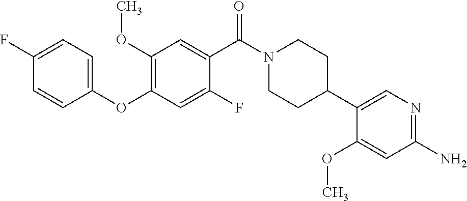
C1(F)=CC=C(OC2=C(OC)C=C(C(N3CCC(C4=CN=C(N)C=C4OC)CC3)=O)C(F)=C2)C=C1
